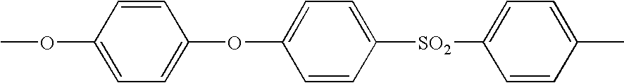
COC1=CC=C(OC2=CC=C([SO2]C3=CC=C(C)C=C3)C=C2)C=C1
